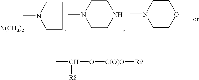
CN1CCCC1.CN1CCNCC1.CN1CCOCC1.CC(O[C(O)O][R9])[R8]
